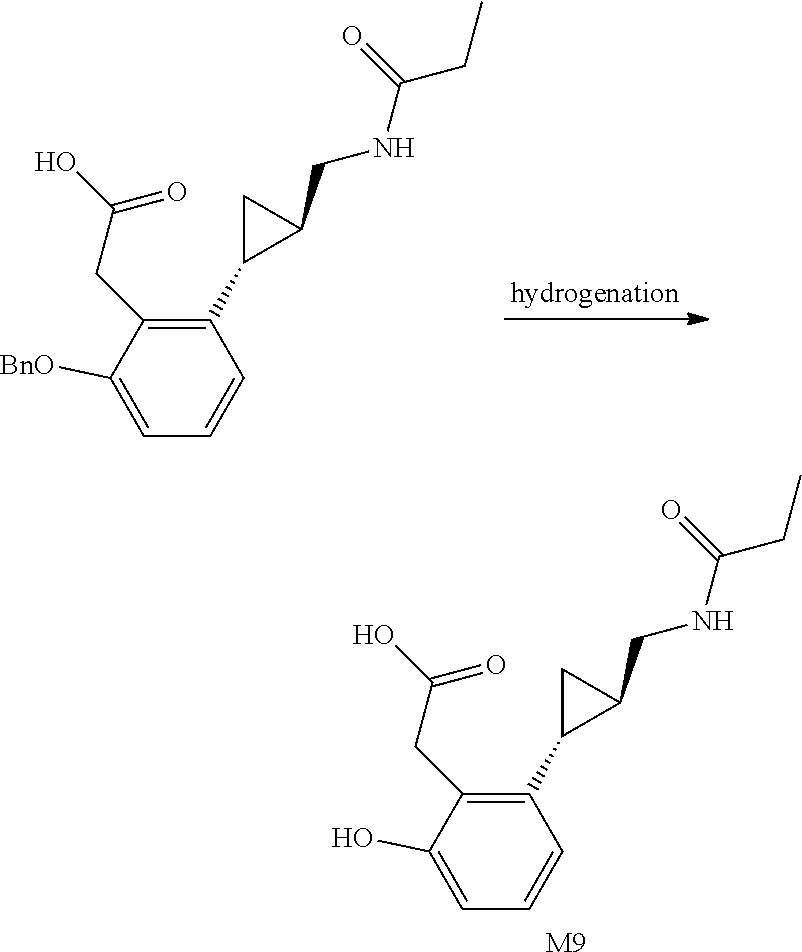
C1(C2CC2CNC(CC)=O)=C(CC(O)=O)C(O)=CC=C1.[M9].C1(C2CC2CNC(CC)=O)=C(CC(O)=O)C([BnO])=CC=C1
